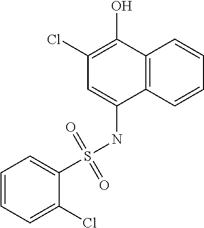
S(NC1=CC(Cl)=C(O)C2=C1C=CC=C2)(=O)(=O)C1=CC=CC=C1Cl
